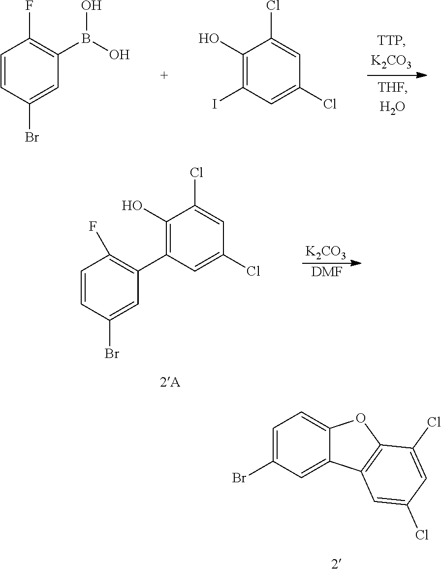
C1=CC(Br)=CC(B(O)O)=C1F.C1(O)=C(I)C=C(Cl)C=C1Cl.[K2CO3].[DMF].C1=CC(Br)=CC(C2=C(O)C(Cl)=CC(Cl)=C2)=C1F.C1=C(Br)C=C2C(=C1)OC1=C2C=C(Cl)C=C1Cl
